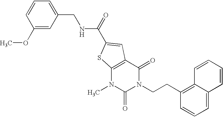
C1(OC)=CC(CNC(=O)C2=CC3=C(N(C)C(=O)N(CCC4=C5C(=CC=C4)C=CC=C5)C3=O)S2)=CC=C1
